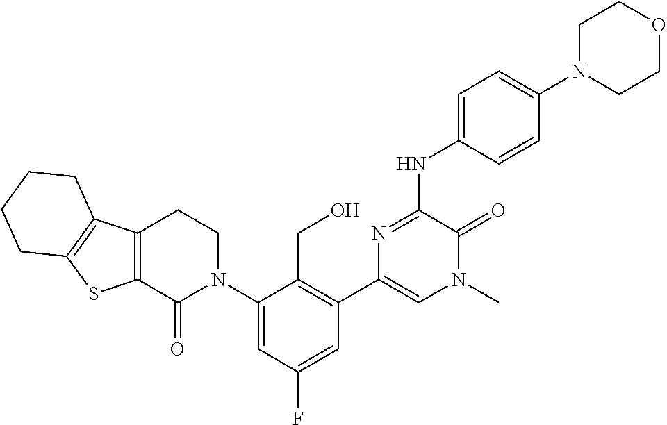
N(C1=NC(C2=C(CO)C(N3CCC4=C(C3=O)SC3=C4CCCC3)=CC(F)=C2)=CN(C)C1=O)C1=CC=C(N2CCOCC2)C=C1
